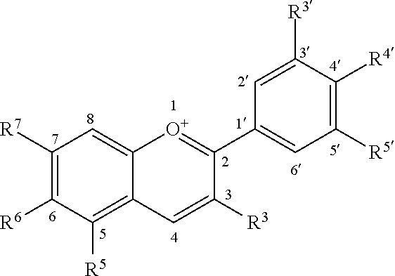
C1([R7])=C([R6])C([R5])=C2C(=C1)[O+]=C(C1=CC([R5])=C([R4])C([R3])=C1)C([R3])=C2
